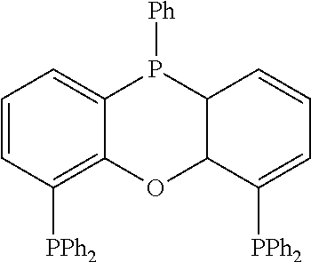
C1=CC([PPh2])=C2C(=C1)P([Ph])C1C(O2)C([PPh2])=CC=C1
